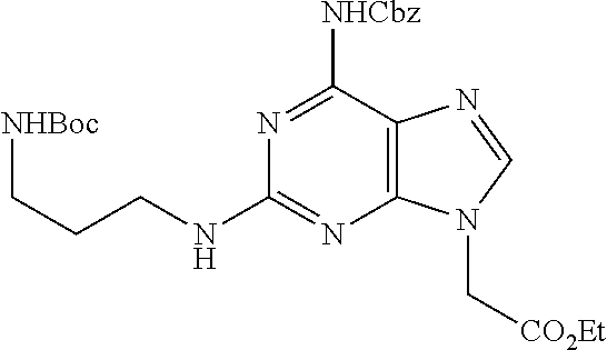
C(CNC1=NC2=C(C([NHCbz])=N1)N=CN2C[CO2Et])C[NHBoc]
